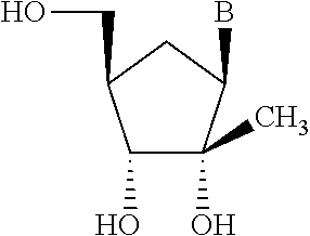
C1(O)C(C)(O)C(B)CC1CO
